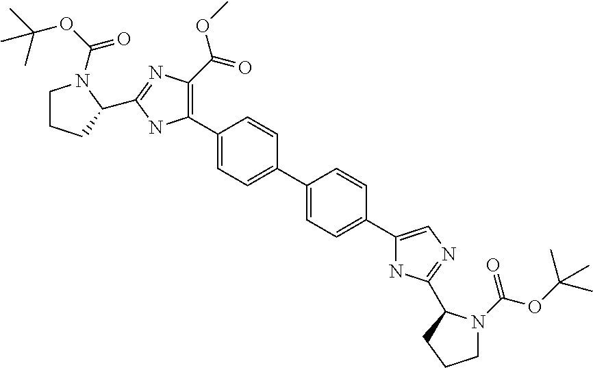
C1(C2=C(C(=O)OC)N=C(C3CCCN3C(OC(C)(C)C)=O)N2)=CC=C(C2=CC=C(C3=CN=C(C4N(C(OC(C)(C)C)=O)CCC4)N3)C=C2)C=C1
